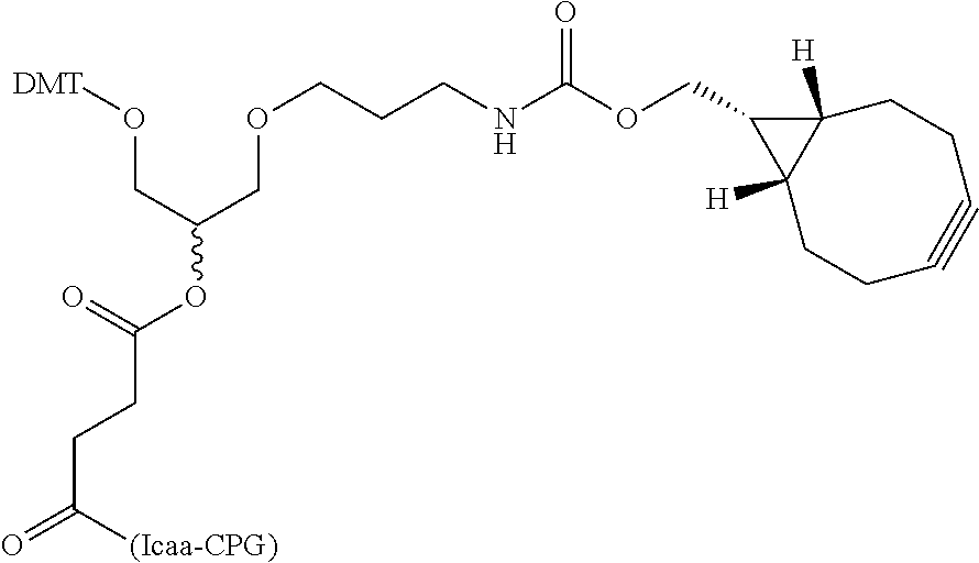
C(OC(CO[DMT])COCCCNC(OCC1C2([H])CCC#CCCC21[H])=O)(=O)CCC(=O)[(Icaa-CPG)]
